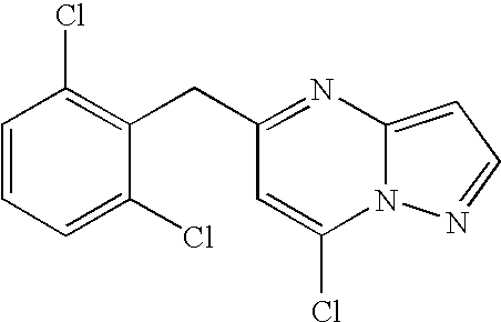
C12=CC=NN1C(Cl)=CC(CC1=C(Cl)C=CC=C1Cl)=N2
